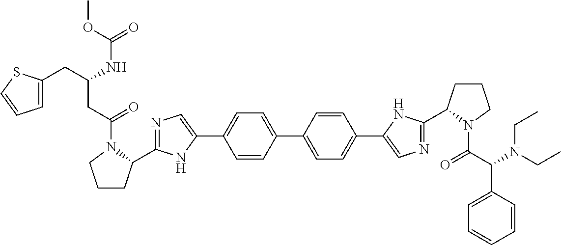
C1=CC(C2=CC=C(C3=CN=C(C4CCCN4C(C(N(CC)CC)C4=CC=CC=C4)=O)N3)C=C2)=CC=C1C1=CN=C(C2CCCN2C(CC(CC2=CC=CS2)NC(=O)OC)=O)N1
